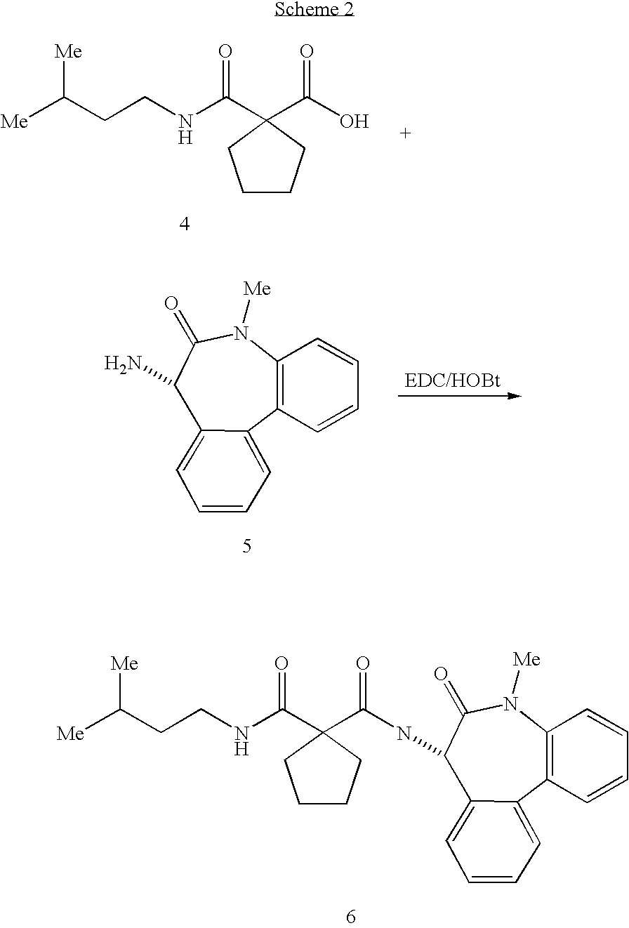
[Me]C(CCNC(C1(C(O)=O)CCCC1)=O)[Me].C12=C(C=CC=C1)C1=CC=CC=C1C(N)C(=O)N2[Me].C12=C(C=CC=C1)C1=CC=CC=C1C(NC(C1(C(NCCC([Me])[Me])=O)CCCC1)=O)C(=O)N2[Me]
